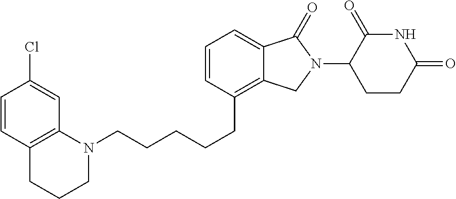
N1(CCCCCC2=C3C(=CC=C2)C(=O)N(C2C(=O)NC(=O)CC2)C3)C2=C(C=CC(Cl)=C2)CCC1
